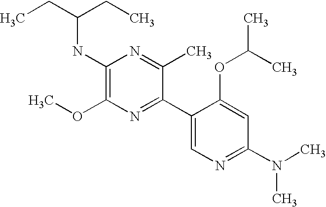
CCC(CC)NC1=C(OC)N=C(C2=CN=C(N(C)C)C=C2OC(C)C)C(C)=N1
